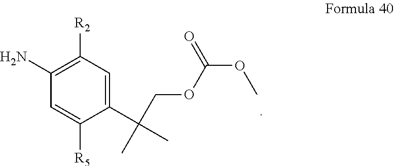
C1(C(C)(COC(OC)=O)C)=CC([R2])=C(N)C=C1[R5]
